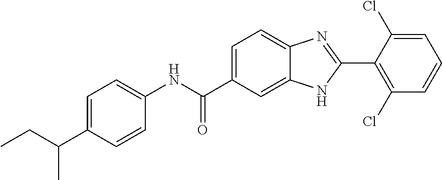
N(C(C1=CC=C2C(=C1)NC(C1=C(Cl)C=CC=C1Cl)=N2)=O)C1=CC=C(C(CC)C)C=C1
